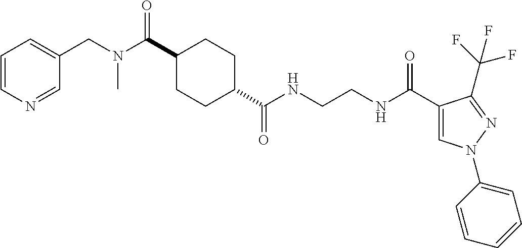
C1(C(N(CC2=CC=CN=C2)C)=O)CCC(C(NCCNC(C2=CN(C3=CC=CC=C3)N=C2C(F)(F)F)=O)=O)CC1
